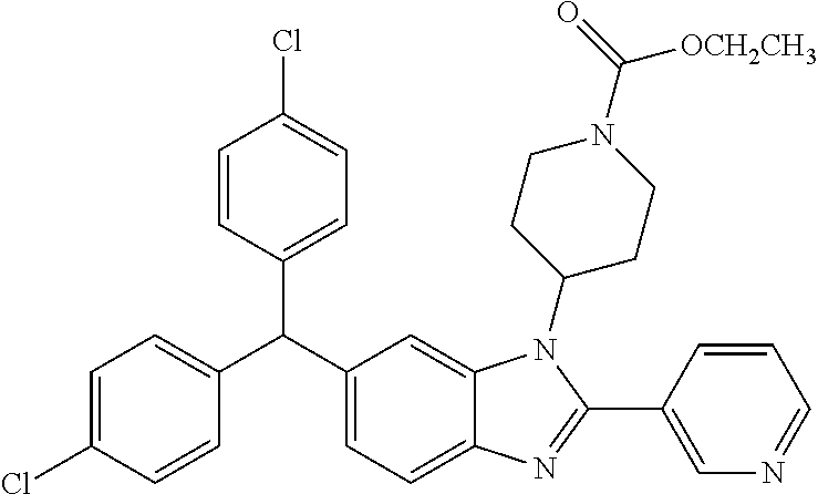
C1=C(Cl)C=CC(C(C2=CC=C3C(=C2)N(C2CCN(C(=O)[OCH2CH3])CC2)C(C2=CN=CC=C2)=N3)C2=CC=C(Cl)C=C2)=C1
